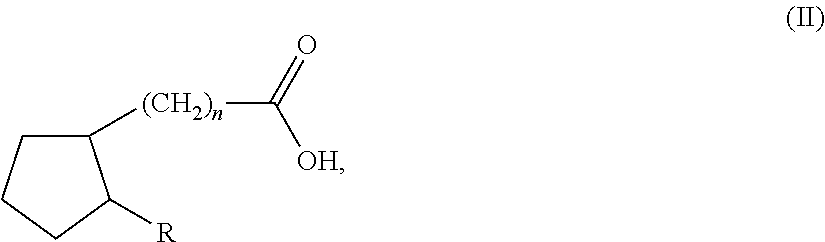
C1C([(CH2)n]C(=O)[OH])C([R])CC1
